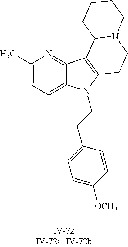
C1(C)=CC=C2C(=N1)C1=C(N2CCC2=CC=C([OCH3])C=C2)CCN2C1CCCC2
